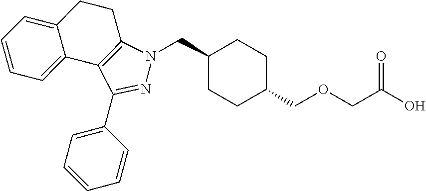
C1(CN2N=C(C3=CC=CC=C3)C3=C2CCC2=CC=CC=C32)CCC(COCC(O)=O)CC1
